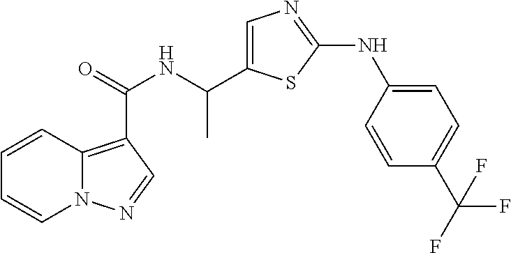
N12C(=C(C(=O)NC(C)C3=CN=C(NC4=CC=C(C(F)(F)F)C=C4)S3)C=N1)C=CC=C2
